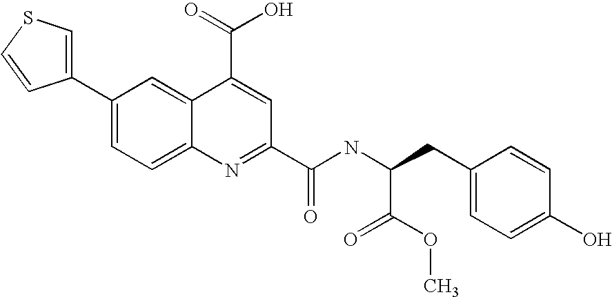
C1(C2=CC=C3C(=C2)C(C(=O)O)=CC(C(NC(CC2=CC=C(O)C=C2)C(OC)=O)=O)=N3)=CSC=C1
